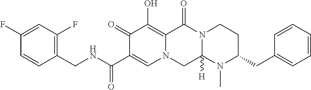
C1(CNC(C2=CN3C(=C(O)C2=O)C(=O)N2C([H])(C3)N(C)C(CC3=CC=CC=C3)CC2)=O)=C(F)C=C(F)C=C1
